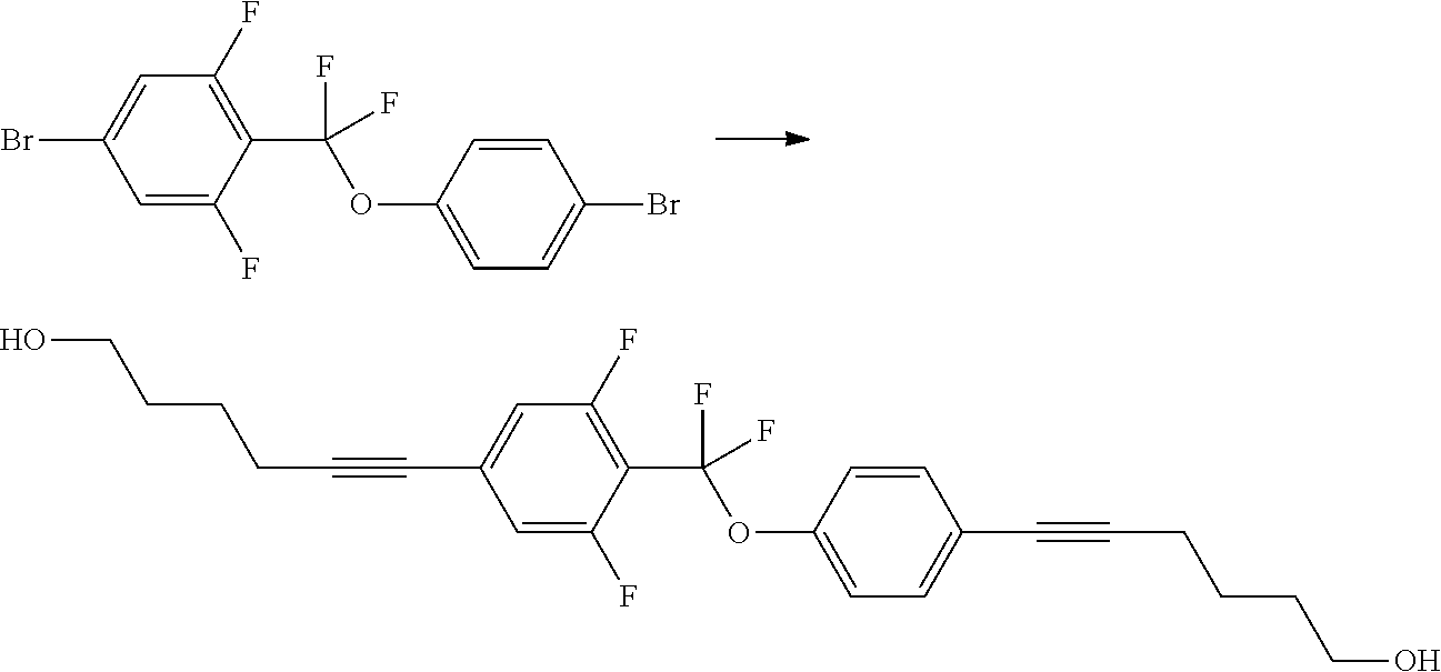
C1(C(F)(OC2=CC=C(C#CCCCCO)C=C2)F)=C(F)C=C(C#CCCCCO)C=C1F.C1(C(F)(OC2=CC=C(Br)C=C2)F)=C(F)C=C(Br)C=C1F
